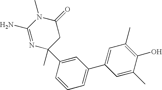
N1=C(N)N(C)C(=O)CC1(C)C1=CC(C2=CC(C)=C(O)C(C)=C2)=CC=C1
